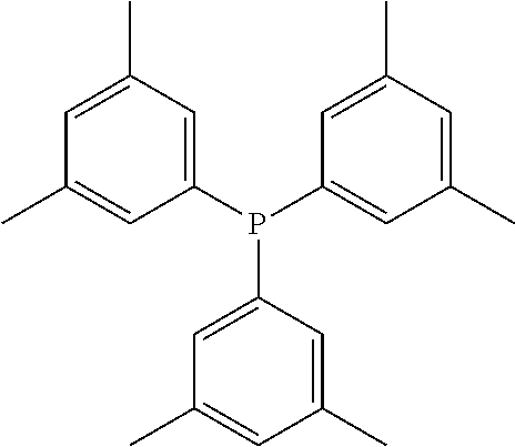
P(C1=CC(C)=CC(C)=C1)(C1=CC(C)=CC(C)=C1)C1=CC(C)=CC(C)=C1
